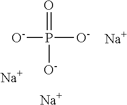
[O-]P(=O)([O-])[O-].[Na].[Na].[Na]
